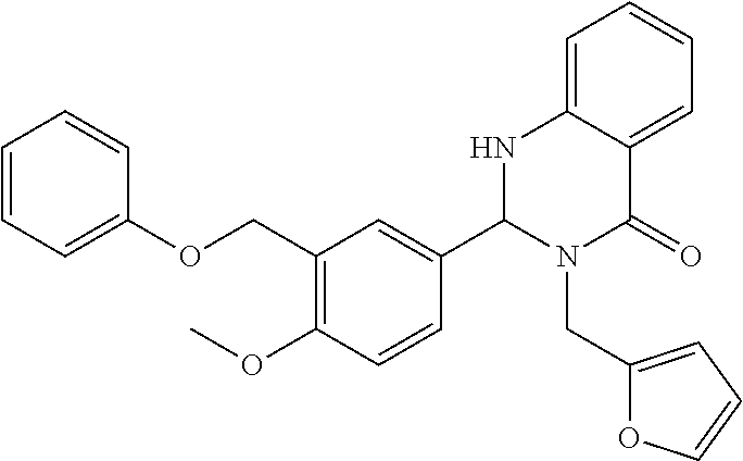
C1=C(OCC2=C(OC)C=CC(C3N(CC4=CC=CO4)C(=O)C4=CC=CC=C4N3)=C2)C=CC=C1
